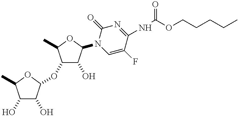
C1(O)C(O)C(OC2C(O)C(N3C=C(F)C(NC(=O)OCCCCC)=NC3=O)OC2C)OC1C
